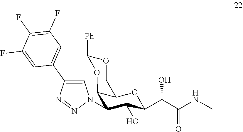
C12C(OC(C(C(NC)=O)O)C(O)C1N1C=C(C3=CC(F)=C(F)C(F)=C3)N=N1)COC([Ph])O2
